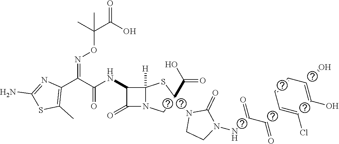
C(=O)(NC1C(=O)N2C1([H])SC(N1CCN(NC(C(C3=C(Cl)C(O)=C(O)C=C3)=O)=O)C1=O)(C(O)=O)C2)C(C1=C(C)SC(N)=N1)=NOC(C(O)=O)(C)C
